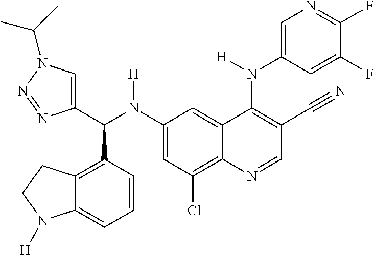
C1(N(C(C2=CN(C(C)C)N=N2)C2=C3C(=CC=C2)N([H])CC3)[H])=CC(Cl)=C2C(=C1)C(N(C1=CN=C(F)C(F)=C1)[H])=C(C#N)C=N2
